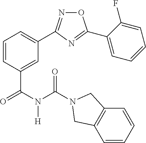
C1=C(C(N(C(=O)N2CC3=C(C=CC=C3)C2)[H])=O)C=CC=C1C1=NOC(C2=CC=CC=C2F)=N1
